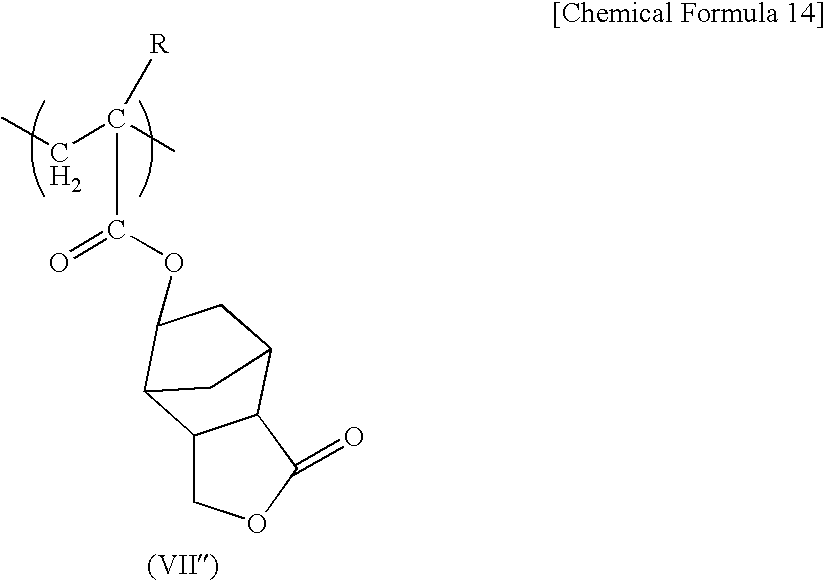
CCC(C)(C(OC1CC2C3C(=O)OCC3C1C2)=O)[R]
